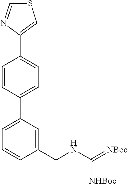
C1=CC(C2=CC=CC(CNC(=[NBoc])[NHBoc])=C2)=CC=C1C1=CSC=N1
